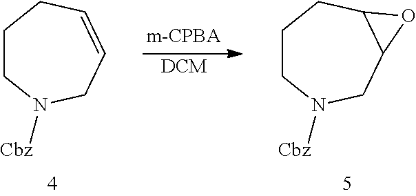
[DCM].C1CN([Cbz])CC=CC1.C1CN([Cbz])CC2C(C1)O2
